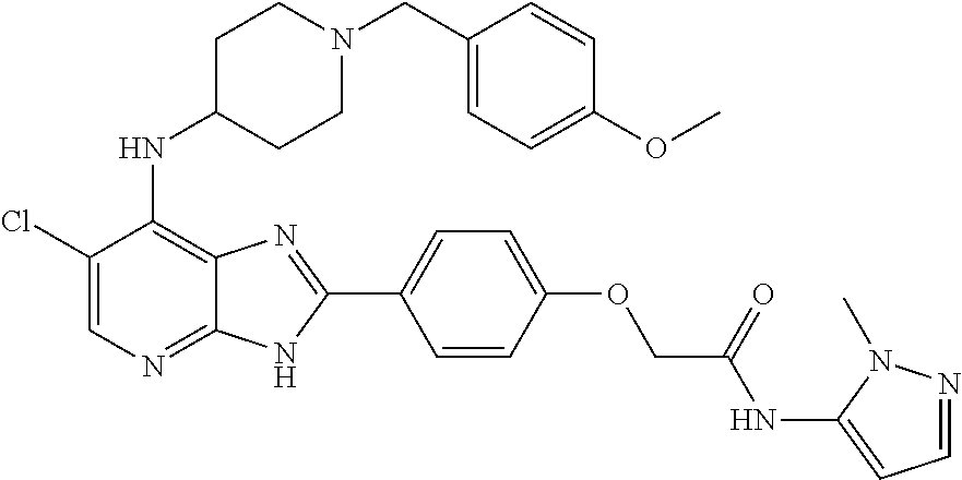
C1(Cl)=CN=C2C(=C1NC1CCN(CC3=CC=C(OC)C=C3)CC1)N=C(C1=CC=C(OCC(NC3=CC=NN3C)=O)C=C1)N2
